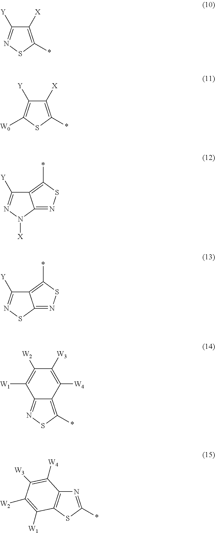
C1([X])=C(*)SN=C1[Y].C1([X])=C(*)SC([W0])=C1[Y].C12=C(*)SN=C1N([X])N=C2[Y].C12=C(*)SN=C1SN=C2[Y].C12=C(*)SN=C1C([W1])=C([W2])C([W3])=C2[W4].N1=C(*)SC2=C1C([W4])=C([W3])C([W2])=C2[W1]
